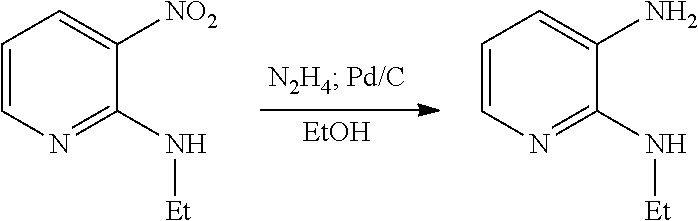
[EtOH].C1=CN=C(N[Et])C([NO2])=C1.C1=CN=C(N[Et])C(N)=C1
